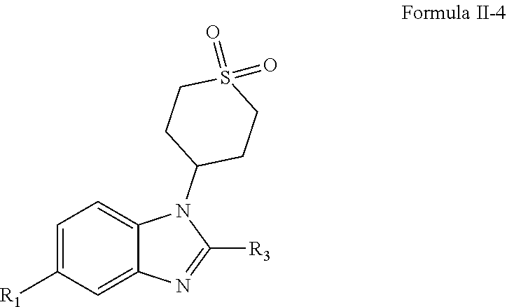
C1=C([R1])C=C2C(=C1)N(C1CCS(=O)(=O)CC1)C([R3])=N2
